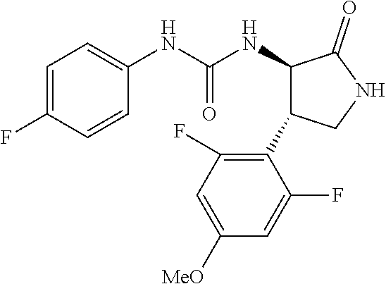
C1(NC(NC2C(=O)NCC2C2=C(F)C=C([MeO])C=C2F)=O)=CC=C(F)C=C1
